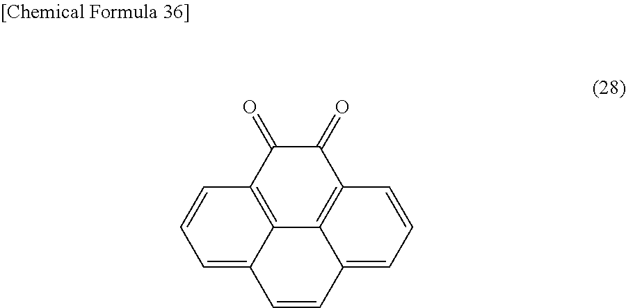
C12=C3C(=O)C(=O)C4=C1C(=CC=C4)C=CC2=CC=C3
